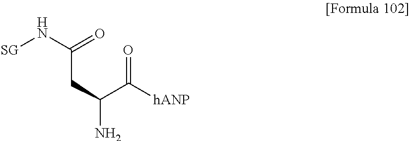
[SG]NC(=O)CC(N)C([hANP])=O
